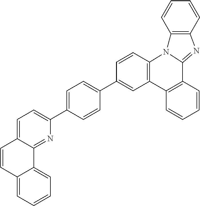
C1=C(C2=CC=C3C(=N2)C2=CC=CC=C2C=C3)C=CC(C2=CC3=C(C=C2)N2C(=NC4=C2C=CC=C4)C2=C3C=CC=C2)=C1
